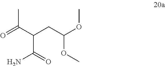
O=C(C(CC(OC)OC)C(=O)N)C
